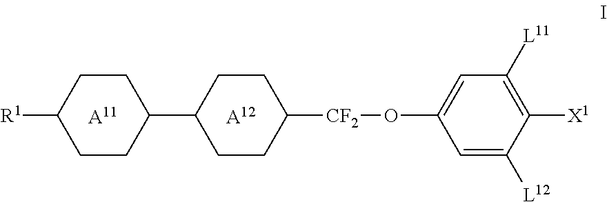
[R1]C1CCC(C2CCC([CF2]OC3=CC([L11])=C([X1])C([L12])=C3)CC2)CC1.[A11].[A12]
